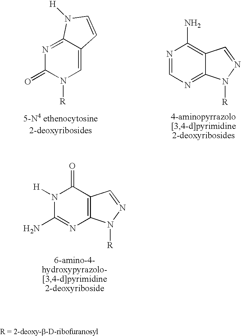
N1([H])C(N)=NC2=C(C1=O)C=NN2[R].N1=C2C(=CN([R])C1=O)C=CN2[H].N1=CN=C2C(=C1N)C=NN2[R]
